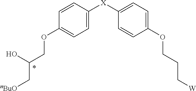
C1=CC([X]C2=CC=C(OCCC[W])C=C2)=CC=C1OCC(O)C[nBuO]
